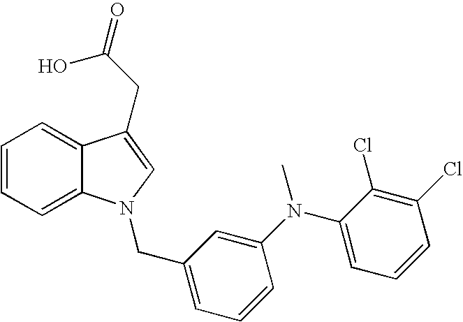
C1=CC=C2C(=C1)C(CC(O)=O)=CN2CC1=CC=CC(N(C2=CC=CC(Cl)=C2Cl)C)=C1
